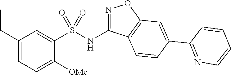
N(C1=NOC2=C1C=CC(C1=NC=CC=C1)=C2)S(C1=CC(CC)=CC=C1[OMe])(=O)=O
